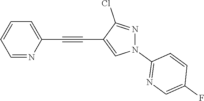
C1=NC(C#CC2=CN(C3=NC=C(F)C=C3)N=C2Cl)=CC=C1
